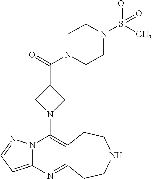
C12=C(N3CC(C(=O)N4CCN(S(=O)(C)=O)CC4)C3)N3C(=CC=N3)N=C1CCNCC2
